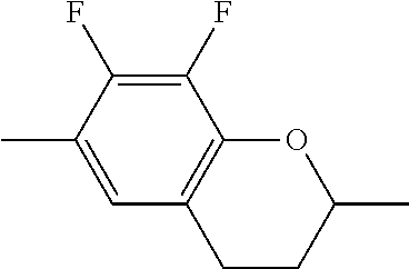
O1C2=C(CCC1C)C=C(C)C(F)=C2F
